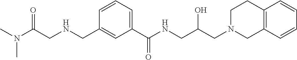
C1(CNCC(N(C)C)=O)=CC(C(NCC(CN2CCC3=C(C2)C=CC=C3)O)=O)=CC=C1
